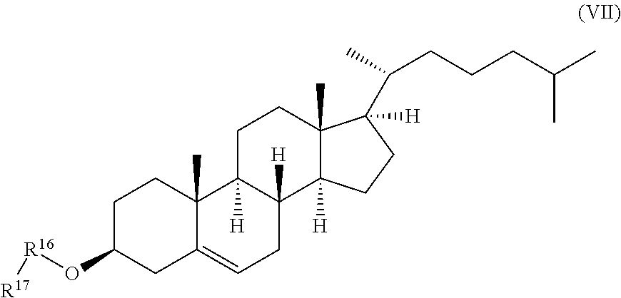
C1C(O[R16][R17])CC2=CCC3([H])C([H])(C2(C)C1)CCC1(C)C3([H])CCC1([H])C(C)CCCC(C)C
